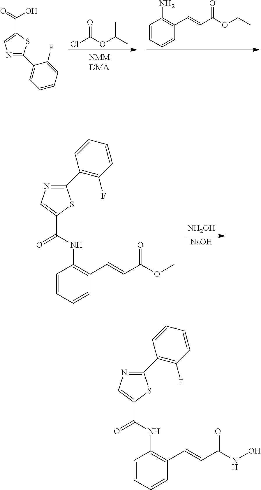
N1=C(C2=C(F)C=CC=C2)SC(C(NC2=C(C=CC(NO)=O)C=CC=C2)=O)=C1.N1=C(C2=CC=CC=C2F)SC(C(O)=O)=C1.O=C(OC(C)C)Cl.C1=CC=CC(C=CC(OCC)=O)=C1N.N1=C(C2=C(F)C=CC=C2)SC(C(NC2=C(C=CC(OC)=O)C=CC=C2)=O)=C1.[NH2OH].[NaOH]
